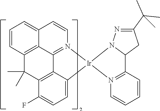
C12=CC=CC3=C1C1=N(C=C2)[Ir]2(C4=CC=C(F)C(=C14)C3(C)C)N1=C(C=CC=C1)C1N2N=C(C(C)(C)C)C1
